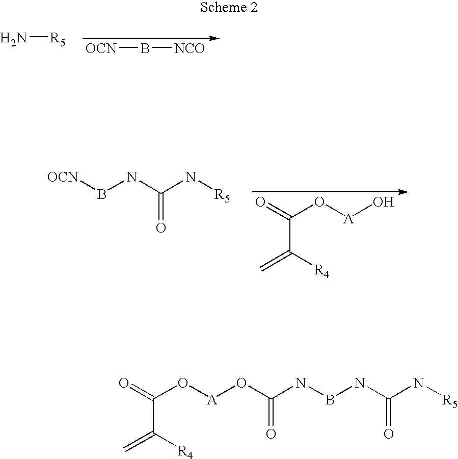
N[R5].[OCN]B[NCO].B(NC(N[R5])=O)[OCN].C(O[A]O)(=O)C(=C)[R4].C(O[A]OC(NBNC(N[R5])=O)=O)(=O)C(=C)[R4]
